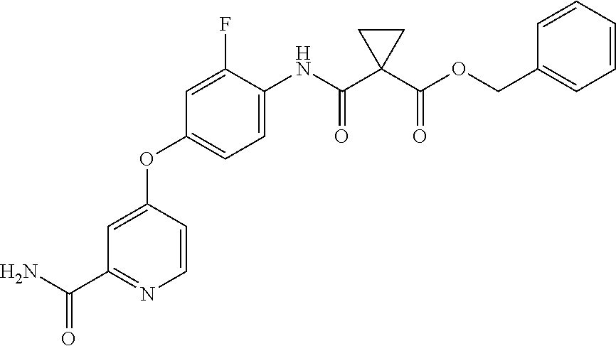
NC(C1=NC=CC(OC2=CC=C(NC(C3(C(OCC4=CC=CC=C4)=O)CC3)=O)C(F)=C2)=C1)=O
